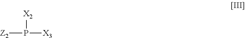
[X2]P([X3])[Z2]
